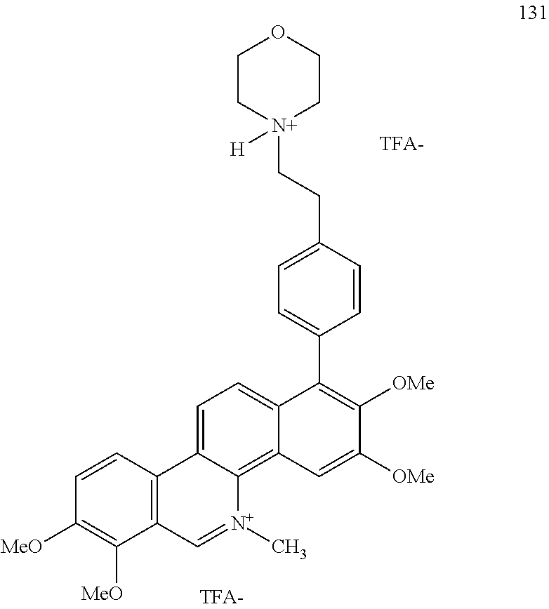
C1=C2C(=C3C(=C1)C(C1=CC=C(CC[N+]4([H])CCOCC4)C=C1)=C([OMe])C([OMe])=C3)[N+](C)=CC1=C2C=CC([MeO])=C1[MeO]
